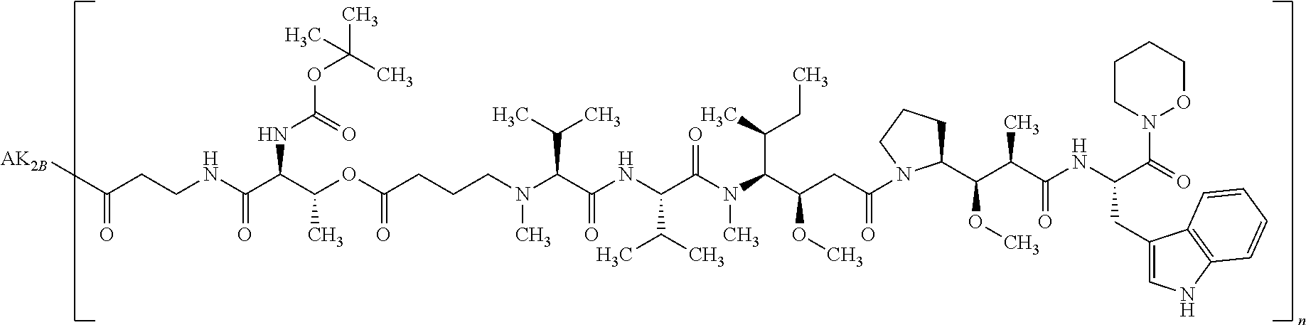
O(C(CCCN(C(C(NC(C(N(C(C(CC(=O)N1C(C(C(C(NC(C(=O)N2OCCCC2)CC2=CNC3=C2C=CC=C3)=O)C)OC)CCC1)OC)C(C)CC)C)=O)C(C)C)=O)C(C)C)C)=O)C(C)C(C(NCCC([AK2B])=O)=O)NC(=O)OC(C)(C)C
